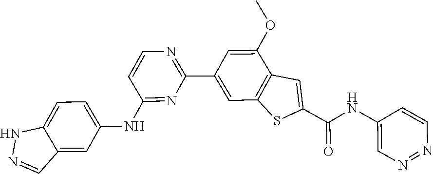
C1(C2=CC3=C(C(OC)=C2)C=C(C(=O)NC2=CN=NC=C2)S3)=NC=CC(NC2=CC=C3C(=C2)C=NN3)=N1
